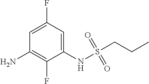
C1=C(F)C=C(NS(CCC)(=O)=O)C(F)=C1N
